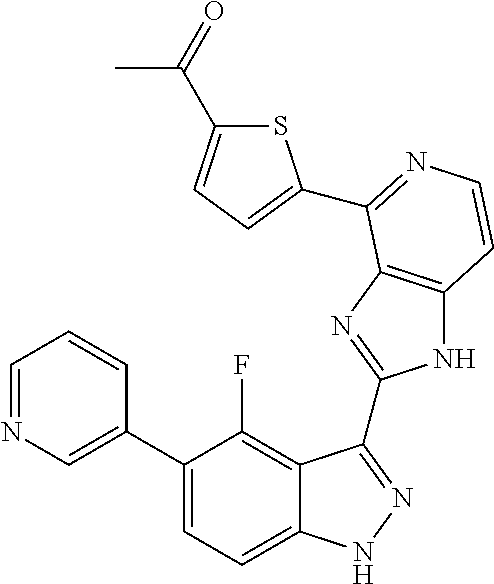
C1=C(C2=CC=C3C(=C2F)C(C2=NC4=C(N2)C=CN=C4C2=CC=C(C(C)=O)S2)=NN3)C=CC=N1
